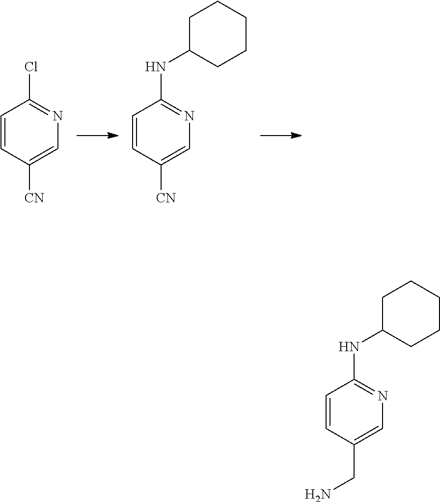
C1=CC([CN])=CN=C1Cl.C1=CC([CN])=CN=C1NC1CCCCC1.C1=CC(CN)=CN=C1NC1CCCCC1
